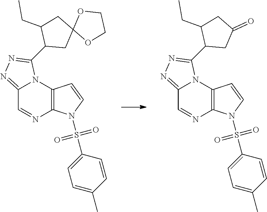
C12=NN=C(C3CC(=O)CC3CC)N1C1=C(N=C2)N(S(C2=CC=C(C)C=C2)(=O)=O)C=C1.C12=NN=C(C3CC4(CC3CC)OCCO4)N1C1=C(N=C2)N(S(C2=CC=C(C)C=C2)(=O)=O)C=C1
